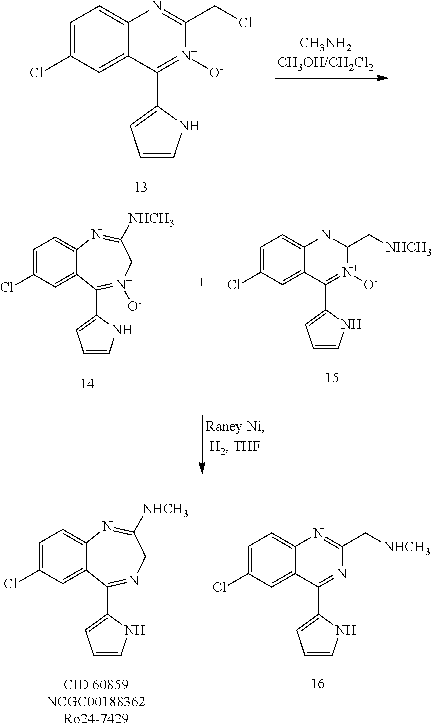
[CH3NH2CH3OH/CH2Cl2].C1=C(Cl)C=C2C(=C1)N=C(CCl)[N+]([O-])=C2C1=CC=CN1.C1=C(Cl)C=C2C(=C1)N=C([NHCH3])CN=C2C1=CC=CN1.C1=C(Cl)C=C2C(=C1)N=C(C[NHCH3])N=C2C1=CC=CN1.C1=C(Cl)C=C2C(=C1)N=C([NHCH3])C[N+]([O-])=C2C1=CC=CN1.C1=C(Cl)C=C2C(=C1)NC(C[NHCH3])[N+]([O-])=C2C1=CC=CN1
